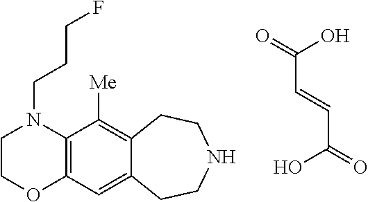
C(=O)(O)C=CC(=O)O.C1COC2=C(N1CCCF)C([Me])=C1C(=C2)CCNCC1
